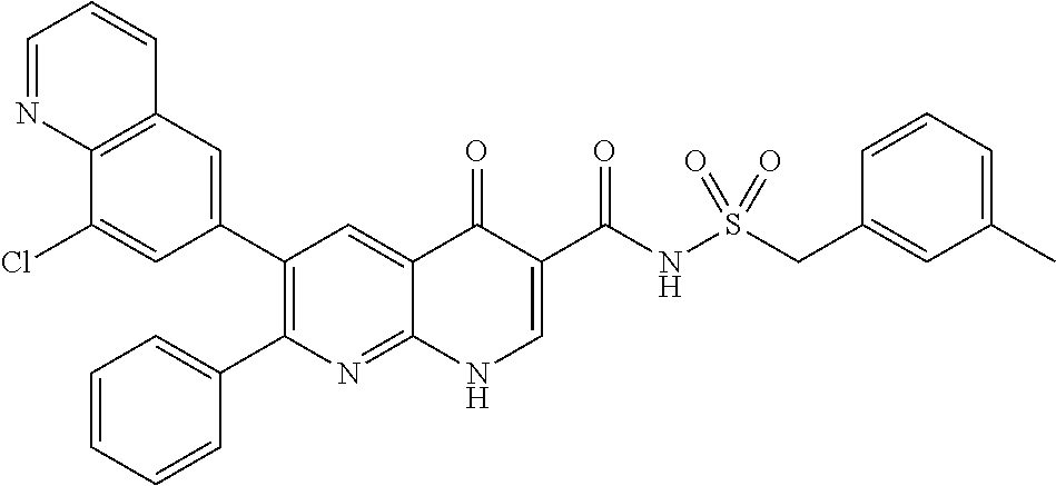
C12=C(C=C(C3=C(C4=CC=CC=C4)N=C4C(=C3)C(=O)C(C(NS(CC3=CC(C)=CC=C3)(=O)=O)=O)=CN4)C=C1Cl)C=CC=N2
